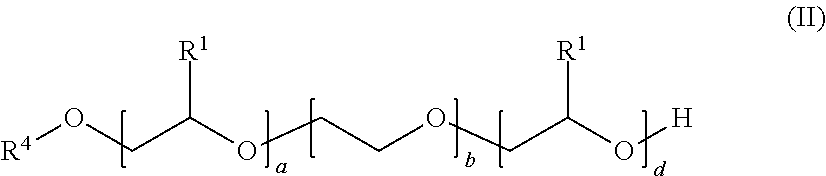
[R4]OCC(OCCOCC(O[H])[R1])[R1]
